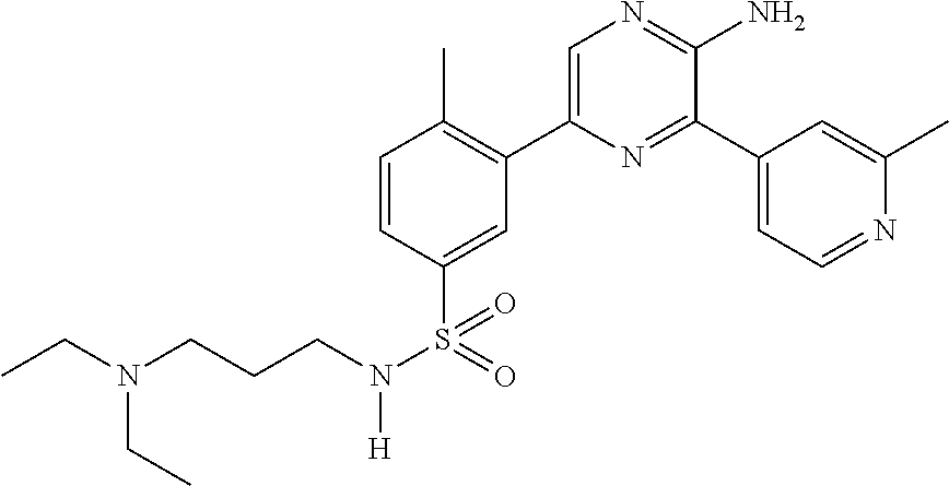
C1=CC(S(=O)(N(CCCN(CC)CC)[H])=O)=CC(C2=CN=C(N)C(C3=CC=NC(C)=C3)=N2)=C1C
